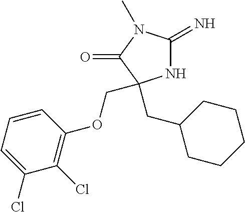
N1C(=N)N(C)C(=O)C1(CC1CCCCC1)COC1=C(Cl)C(Cl)=CC=C1
